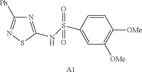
N1=C(NS(C2=CC([OMe])=C([OMe])C=C2)(=O)=O)SN=C1[Ph].[A1]
